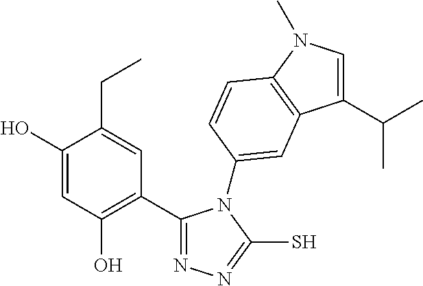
C1(C2=C(O)C=C(O)C(CC)=C2)=NN=C(S)N1C1=CC2=C(N(C)C=C2C(C)C)C=C1
